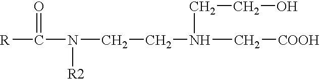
[R]C(=O)N(CCN(C[COOH])CCO)[R2]
